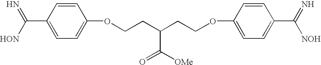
C1(C([HON])=N)=CC=C(OCCC(CCOC2=CC=C(C(=N)[NOH])C=C2)C([OMe])=O)C=C1
